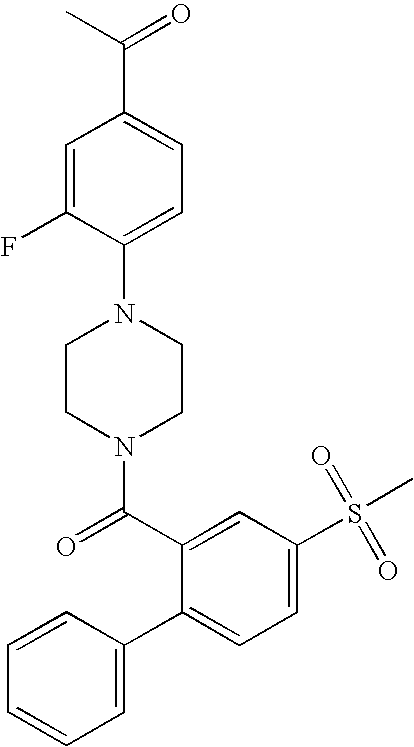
C1=CC=C(C2=CC=C(S(=O)(=O)C)C=C2C(N2CCN(C3=CC=C(C(=O)C)C=C3F)CC2)=O)C=C1
